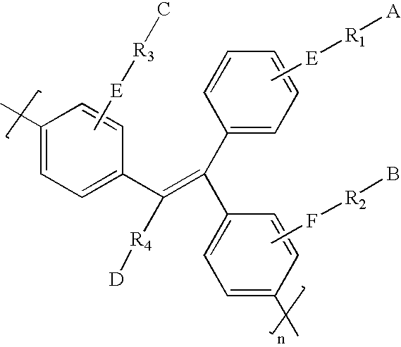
C1(C)=CC=C(C(=C(C2=CC=CC=C2)C2=CC=C(C)C=C2)[R4][D])C=C1.C[E][R3]C.C[E][R1][A].CF[R2]B
